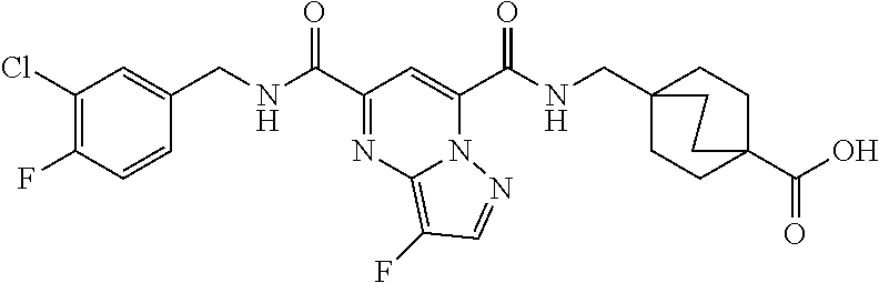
C1(Cl)=C(F)C=CC(CNC(C2=NC3=C(F)C=NN3C(C(NCC34CCC(C(O)=O)(CC3)CC4)=O)=C2)=O)=C1
